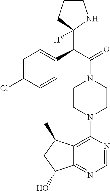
C1=C(Cl)C=CC(C(C(=O)N2CCN(C3=C4C(=NC=N3)C(O)CC4C)CC2)C2([H])NCCC2)=C1
